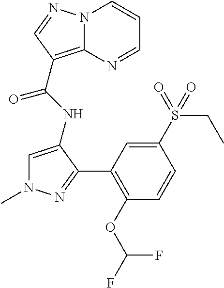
N12C(=C(C(NC3=CN(C)N=C3C3=C(OC(F)F)C=CC(S(CC)(=O)=O)=C3)=O)C=N1)N=CC=C2
